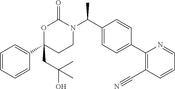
C1=CC=CC(C2(CC(O)(C)C)CCN(C(C3=CC=C(C4=C(C#N)C=CC=N4)C=C3)C)C(=O)O2)=C1
